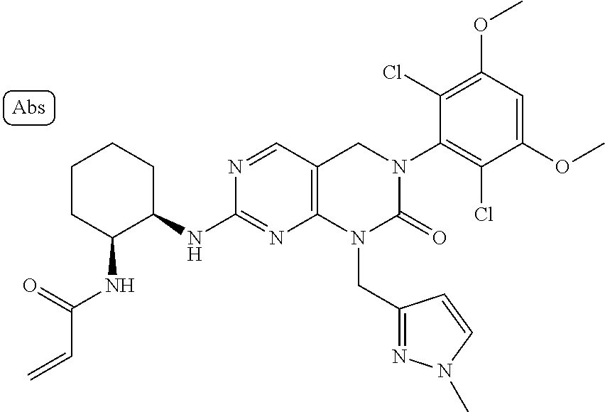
N(C(=O)C=C)C1CCCCC1NC1=NC2=C(C=N1)CN(C1=C(Cl)C(OC)=CC(OC)=C1Cl)C(=O)N2CC1=NN(C)C=C1
